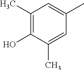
C1(C)=C(O)C(C)=CC(C)=C1
